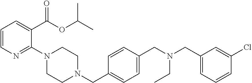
C1=CN=C(N2CCN(CC3=CC=C(CN(CC4=CC=CC(Cl)=C4)CC)C=C3)CC2)C(C(OC(C)C)=O)=C1
